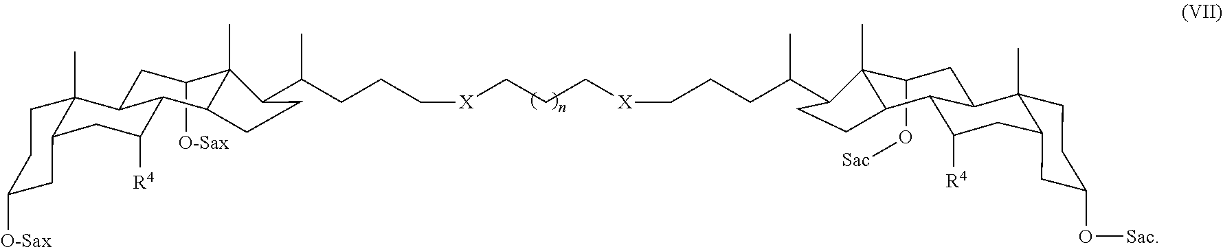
C1(O[Sac])C2(C)C(C3C([R4])CC4CC(O[Sac])CCC4(C)C3C1)CCC2C(CCC[X]CCC[X]CCCC(C1C2(C)C([O-Sax])CC3C4(C)CCC([O-Sax])CC4CC([R4])C3C2CC1)C)C
